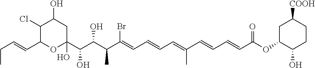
C(C1OC(C(C(C(C(=CC=CC=C(C=CC=CC(OC2C(O)CCC([COOH])C2)=O)C)Br)C)O)O)(O)CC(O)C1Cl)=CCC
